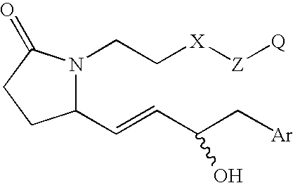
C1(C=CC(C[Ar])O)N(CC[X][Z][Q])C(=O)CC1
